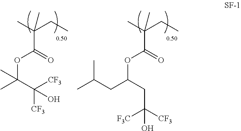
C(C(=O)OC(C)(C([CF3])([CF3])O)C)(C)(CC)C.C(C(=O)OC(CC(C)C)CC([CF3])([F3C])O)(C)(CC)C
